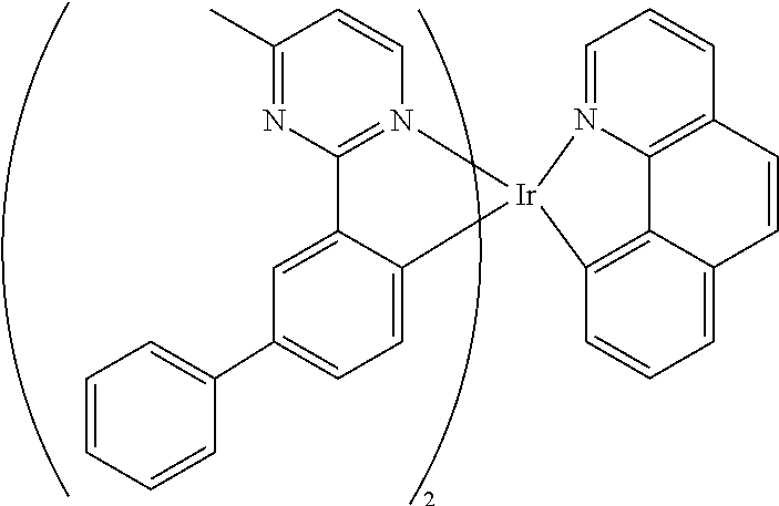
C1=CC=CC(C2=CC=C3C(=C2)C2=N(C=CC(C)=N2)[Ir]32N3=CC=CC4=C3C3=C2C=CC=C3C=C4)=C1
